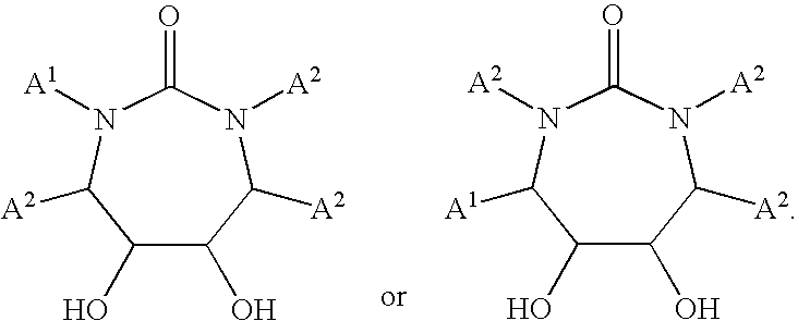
C1(O)C(O)C([A2])N([A2])C(=O)N([A1])C1[A2].C1(O)C(O)C([A2])N([A2])C(=O)N([A2])C1[A1]
